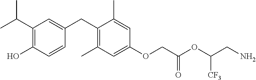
C1(C(C)C)=C(O)C=CC(CC2=C(C)C=C(OCC(OC(CN)[CF3])=O)C=C2C)=C1
